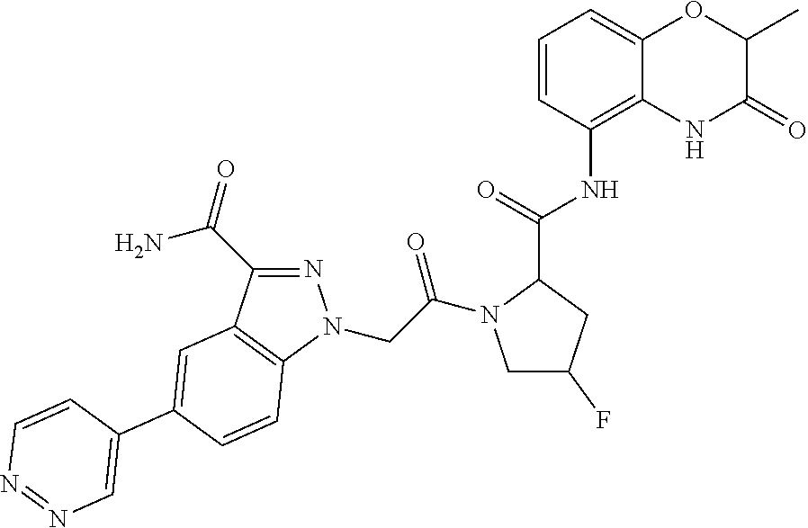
N1=C(C(N)=O)C2=C(N1CC(=O)N1CC(F)CC1C(=O)NC1=C3C(=CC=C1)OC(C)C(=O)N3)C=CC(C1=CN=NC=C1)=C2
